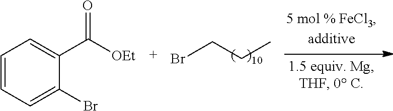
BrCCC.C1=CC=C(Br)C(C([OEt])=O)=C1
